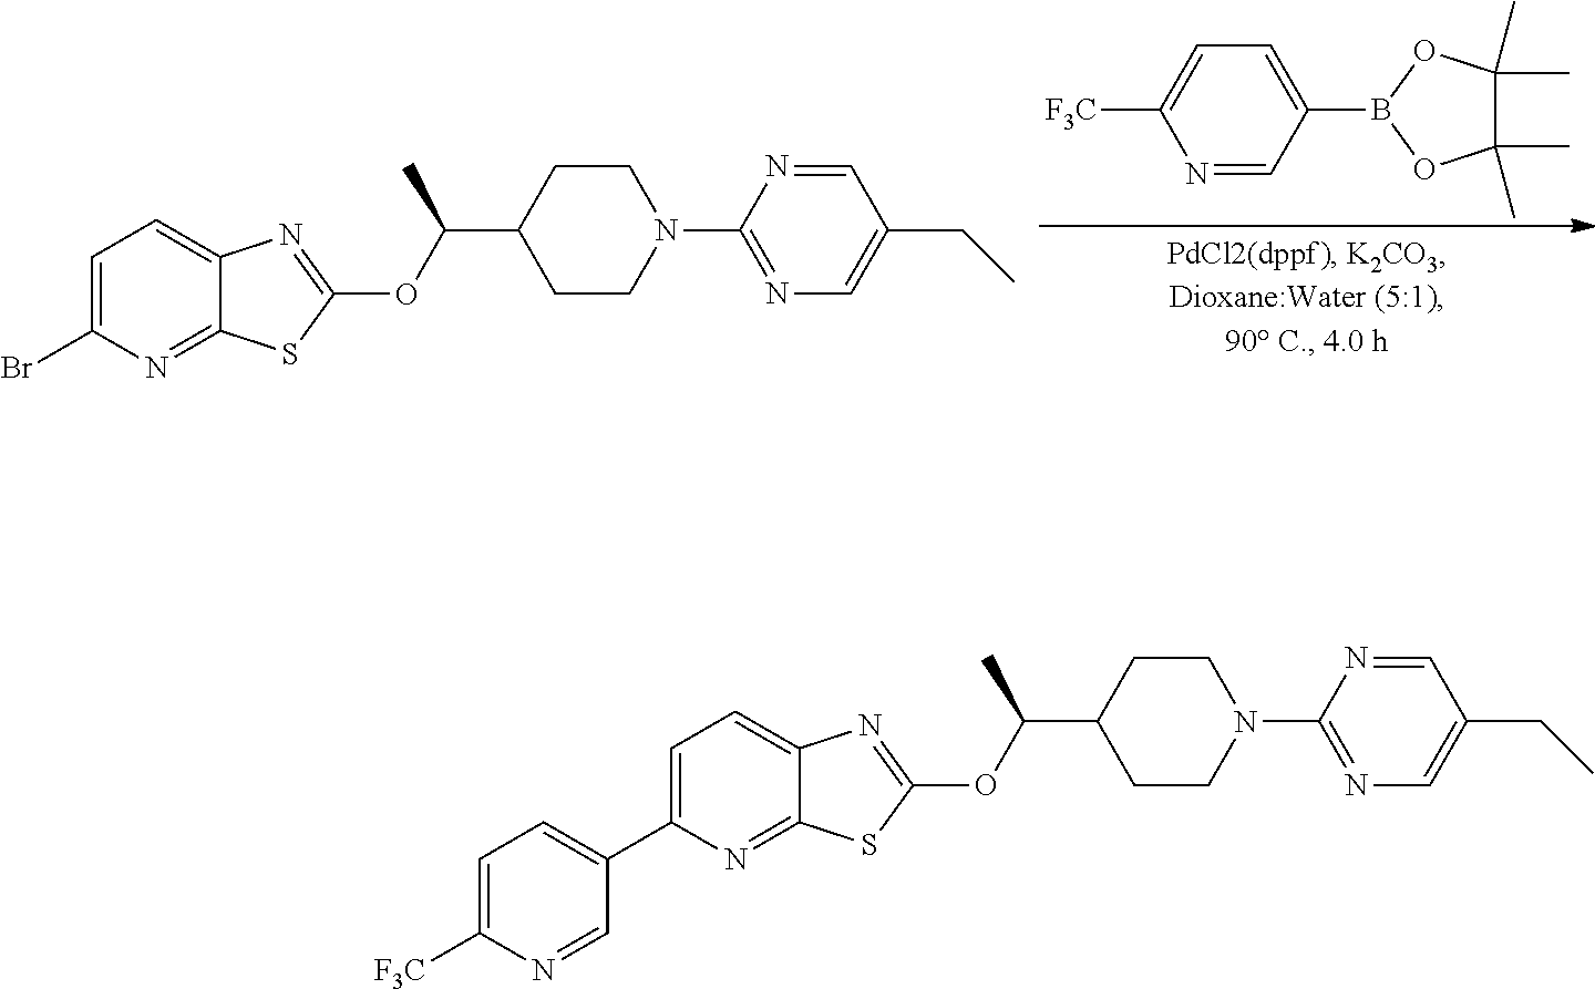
O(C1=NC2=CC=C(C3=CC=C([F3C])N=C3)N=C2S1)C(C1CCN(C2=NC=C(CC)C=N2)CC1)C.O(C1=NC2=CC=C(Br)N=C2S1)C(C1CCN(C2=NC=C(CC)C=N2)CC1)C.C1=C(B2OC(C)(C)C(C)(C)O2)C=NC([F3C])=C1
